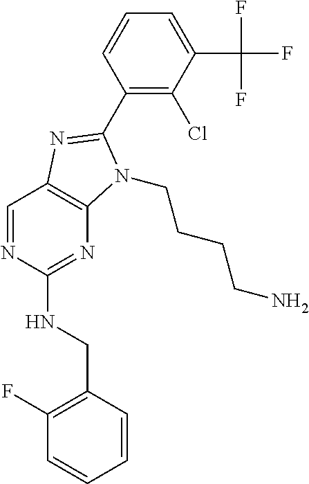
C1=CC(CNC2=NC3=C(C=N2)N=C(C2=C(Cl)C(C(F)(F)F)=CC=C2)N3CCCCN)=C(F)C=C1
